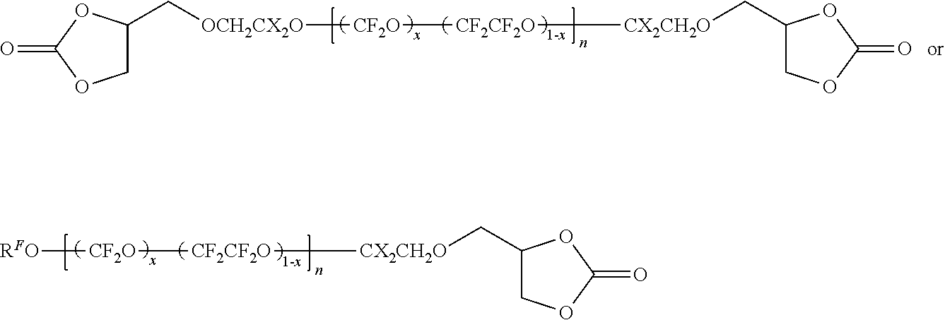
C1OC(=O)OC1C[CX2CH2O][CF2CF2O][CF2O][OCH2CX2O]CC1COC(=O)O1.C1OC(=O)OC1C[CX2CH2O][CF2CF2O][CF2O][RFO]
